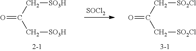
[SOCl2].O=C(C[SO2Cl])C[SO2Cl].O=C(C[SO3H])C[SO3H]
